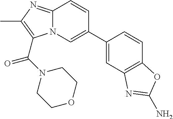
N12C(=NC(C)=C1C(N1CCOCC1)=O)C=CC(C1=CC3=C(C=C1)OC(N)=N3)=C2
